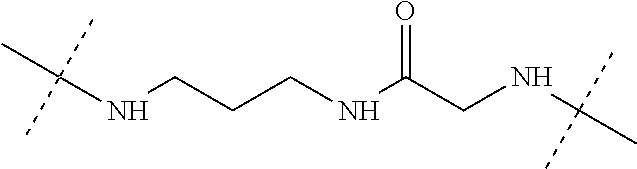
C(NCCCNC(CNC(C)(C)C)=O)(C)(C)C
